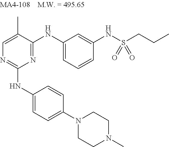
N1=C(NC2=CC=CC(NS(CCC)(=O)=O)=C2)C(C)=CN=C1NC1=CC=C(N2CCN(C)CC2)C=C1
